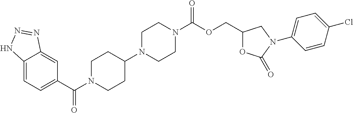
C12=CC=C(C(=O)N3CCC(N4CCN(C(=O)OCC5OC(=O)N(C6=CC=C(Cl)C=C6)C5)CC4)CC3)C=C1N=NN2
